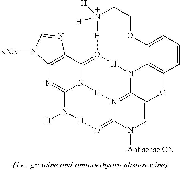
N1([H])([H])[H]O2=C3N4[H]N5=C6N([H]2)C2=C(C=CC=C2OCC1)OC6=CN([Antisense ON])C5=O[H]N([H])C4=NC1=C3N=CN1[RNA]
